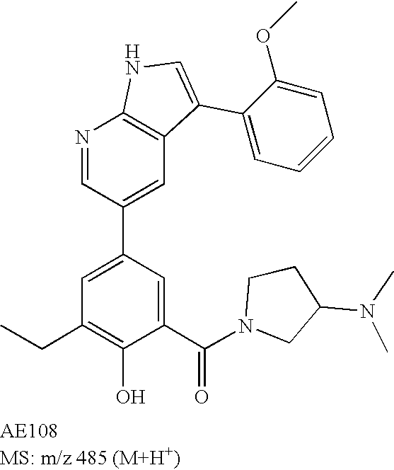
N1=CC(C2=CC(CC)=C(O)C(C(N3CCC(N(C)C)C3)=O)=C2)=CC2=C1NC=C2C1=CC=CC=C1OC
